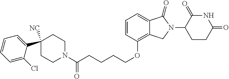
C1=CC(OCCCCC(N2CCC(C3=CC=CC=C3Cl)([NC])CC2)=O)=C2C(=C1)C(=O)N(C1CCC(=O)NC1=O)C2
